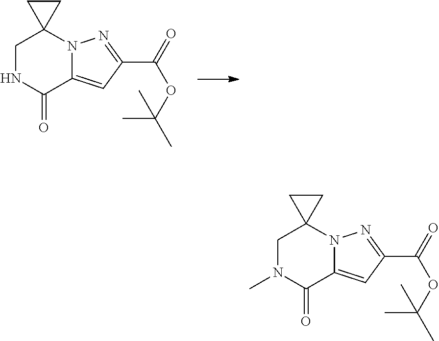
C12=CC(C(OC(C)(C)C)=O)=NN1C1(CNC2=O)CC1.C12=CC(C(OC(C)(C)C)=O)=NN1C1(CN(C)C2=O)CC1
